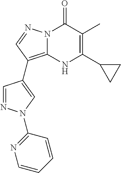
N12C(=C(C3=CN(C4=NC=CC=C4)N=C3)C=N1)NC(C1CC1)=C(C)C2=O
